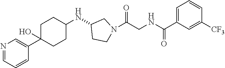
C1=NC=C(C2(O)CCC(NC3CCN(C(CNC(C4=CC=CC([CF3])=C4)=O)=O)C3)CC2)C=C1
